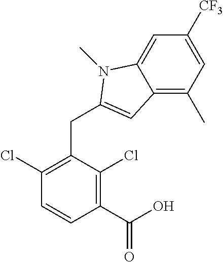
C1(C(O)=O)=C(Cl)C(CC2=CC3=C(C)C=C([CF3])C=C3N2C)=C(Cl)C=C1
